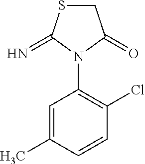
C1SC(=N)N(C2=C(Cl)C=CC(C)=C2)C1=O
